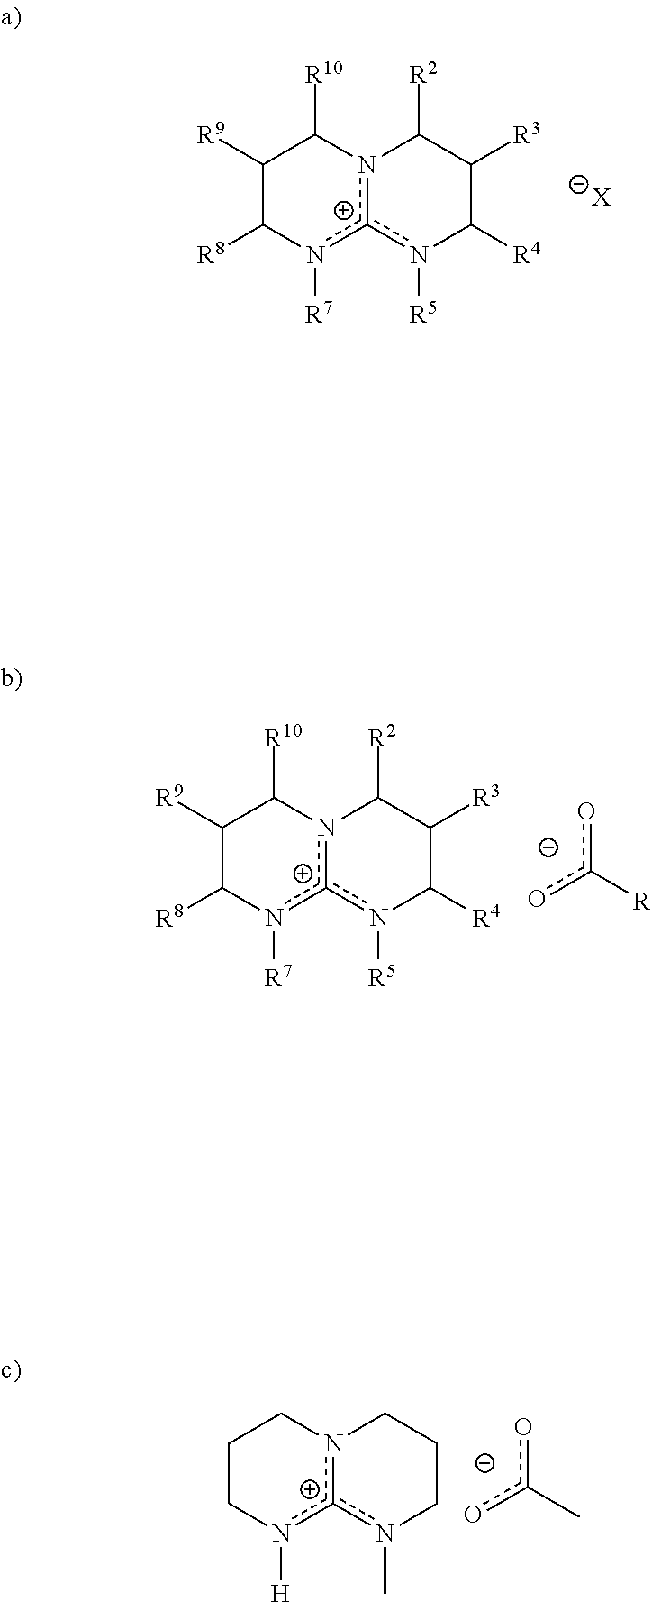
C1([R9])C([R8])n([R7])[c+]2n(C1[R10])C([R2])C([R3])C([R4])n2[R5].[X].C1([R9])C([R8])n([R7])[c+]2n(C1[R10])C([R2])C([R3])C([R4])n2[R5].oc([R])o.C1Cn([H])[c+]2n(C1)CCCn2C.oc(C)o
